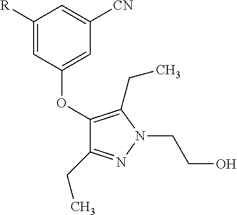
C1(OC2=CC([CN])=CC([R])=C2)=C(CC)N(CCO)N=C1CC
